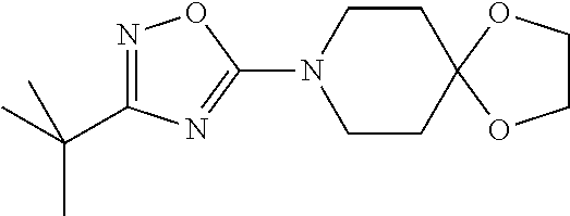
C1CC2(CCN1C1=NC(C(C)(C)C)=NO1)OCCO2
